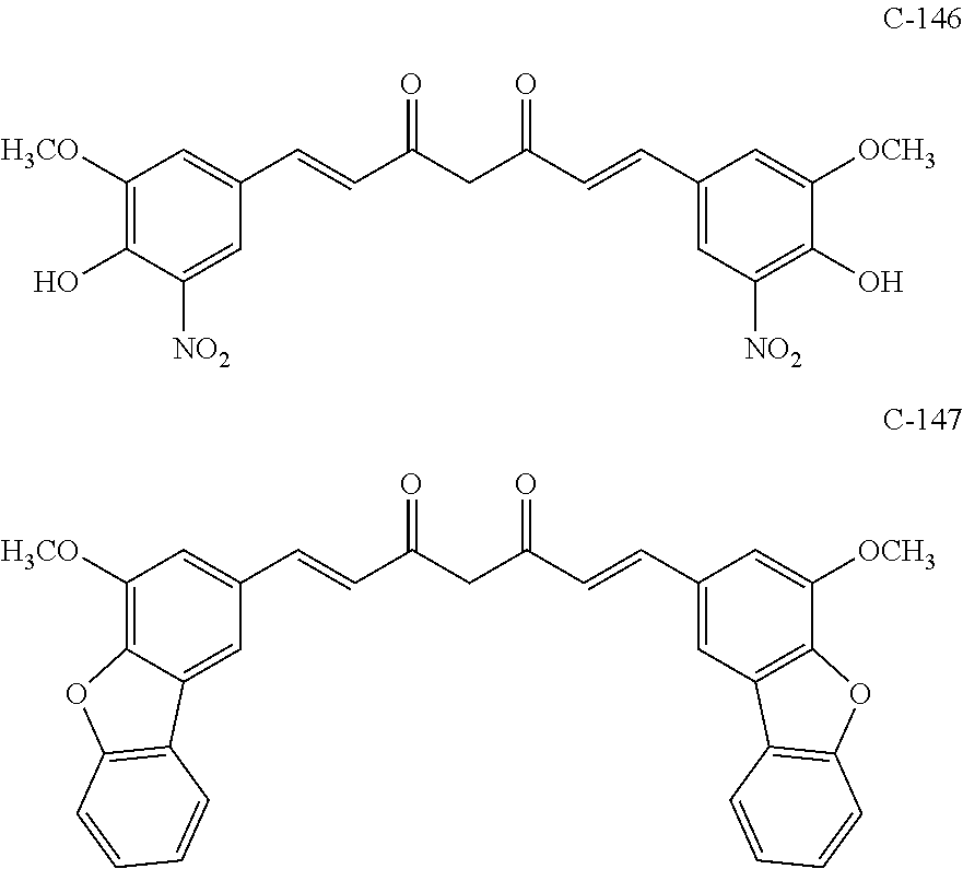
C1=C([NO2])C(O)=C([H3CO])C=C1C=CC(=O)CC(C=CC1=CC([NO2])=C(O)C([OCH3])=C1)=O.C1=C2C(=C([H3CO])C=C1C=CC(=O)CC(C=CC1=CC3=C(C([OCH3])=C1)OC1=C3C=CC=C1)=O)OC1=C2C=CC=C1
